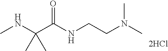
CN(CCNC(C(NC)(C)C)=O)C
